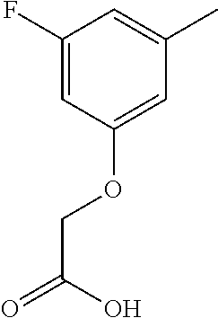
C1(F)=CC(OCC(=O)O)=CC(C)=C1
